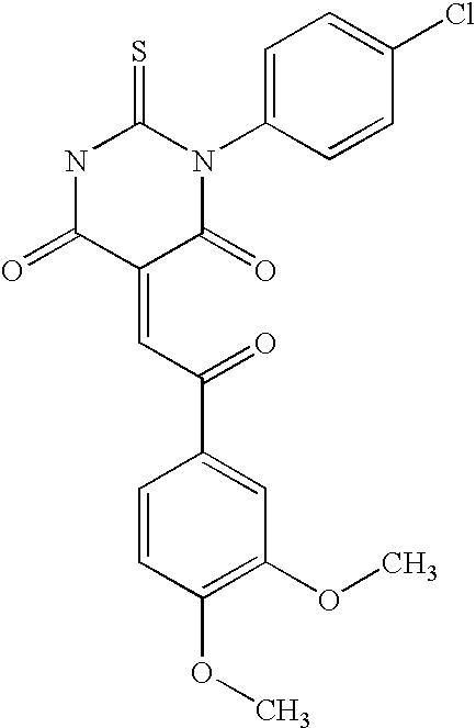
N1C(=O)C(=CC(C2=CC(OC)=C(OC)C=C2)=O)C(=O)N(C2=CC=C(Cl)C=C2)C1=S
